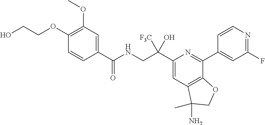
C1(C(CNC(=O)C2=CC(OC)=C(OCCO)C=C2)([F3C])O)=CC2=C(C(C3=CC(F)=NC=C3)=N1)OCC2(N)C
